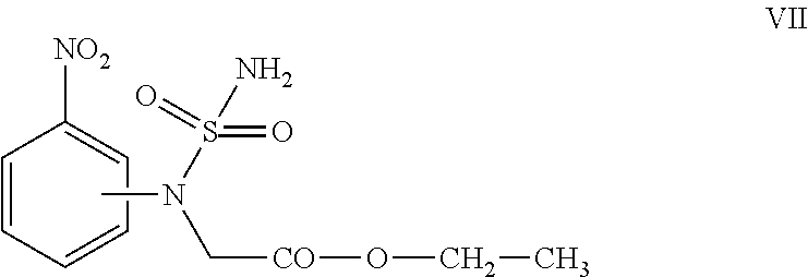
C1=CC=CC=C1[NO2].CN(S(=O)(N)=O)C[CO]OCC
